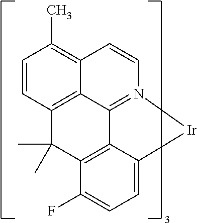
C1(F)=CC=C2C3=C1C(C)(C)C1=C4C3=N(C=CC4=C(C)C=C1)[Ir]2
